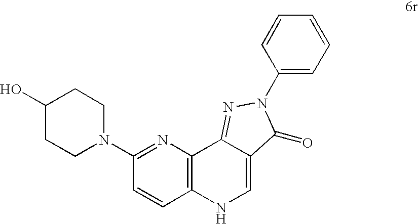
N1=C(N2CCC(O)CC2)C=CC2=C1C1=NN(C3=CC=CC=C3)C(=O)C1=CN2
